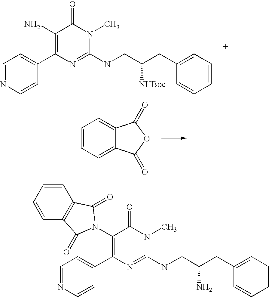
C1=NC=CC(C2=C(N)C(=O)N(C)C(NCC(CC3=CC=CC=C3)[NHBoc])=N2)=C1.C1=CC=C2C(=C1)C(=O)OC2=O.C1=NC=CC(C2=C(N3C(=O)C4=C(C=CC=C4)C3=O)C(=O)N(C)C(NCC(CC3=CC=CC=C3)N)=N2)=C1
